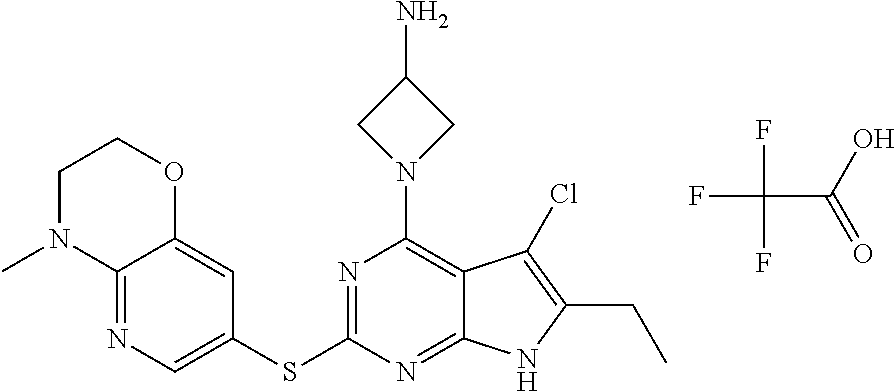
N1=C2C(=CC(SC3=NC(N4CC(N)C4)=C4C(=N3)NC(CC)=C4Cl)=C1)OCCN2C.FC(C(O)=O)(F)F
